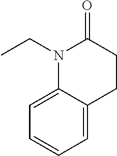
C12=CC=CC=C1N(CC)C(=O)CC2
